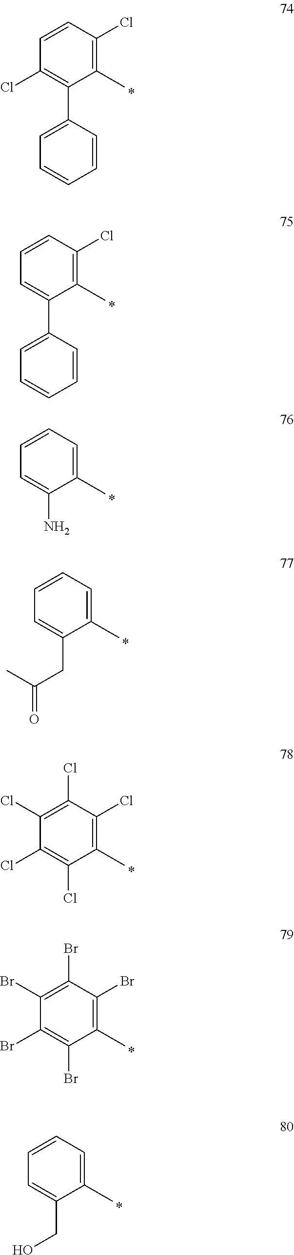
C1(C)=C(Cl)C=CC(Cl)=C1C1=CC=CC=C1.C1(C)=C(Cl)C=CC=C1C1=CC=CC=C1.C1(C)=CC=CC=C1N.C1(C)=CC=CC=C1CC(=O)C.C1(C)=C(Cl)C(Cl)=C(Cl)C(Cl)=C1Cl.C1(C)=C(Br)C(Br)=C(Br)C(Br)=C1Br.C1(C)=CC=CC=C1CO
